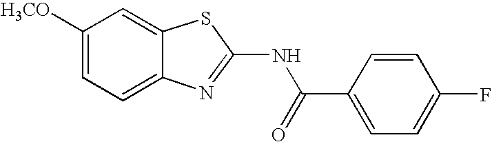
C1([H3CO])=CC=C2C(=C1)SC(NC(=O)C1=CC=C(F)C=C1)=N2
